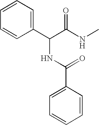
C1(C(C(NC)=O)NC(C2=CC=CC=C2)=O)=CC=CC=C1
